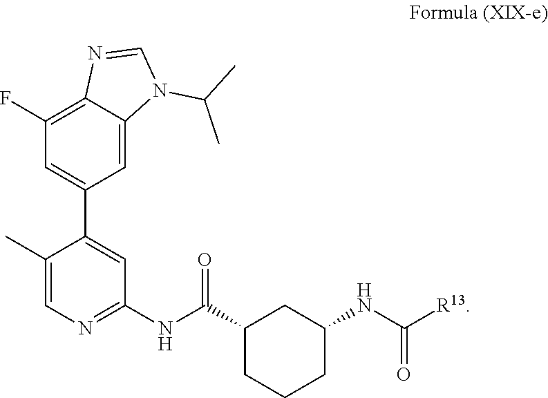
N1=C(NC(C2CCCC(NC([R13])=O)C2)=O)C=C(C2=CC(F)=C3C(=C2)N(C(C)C)C=N3)C(C)=C1
